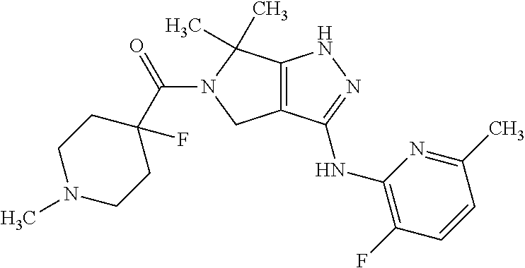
C12=C(C(C)(C)N(C(C3(F)CCN(C)CC3)=O)C1)NN=C2NC1=C(F)C=CC(C)=N1
